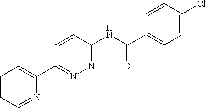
C1=CC=NC(C2=NN=C(NC(C3=CC=C(Cl)C=C3)=O)C=C2)=C1
